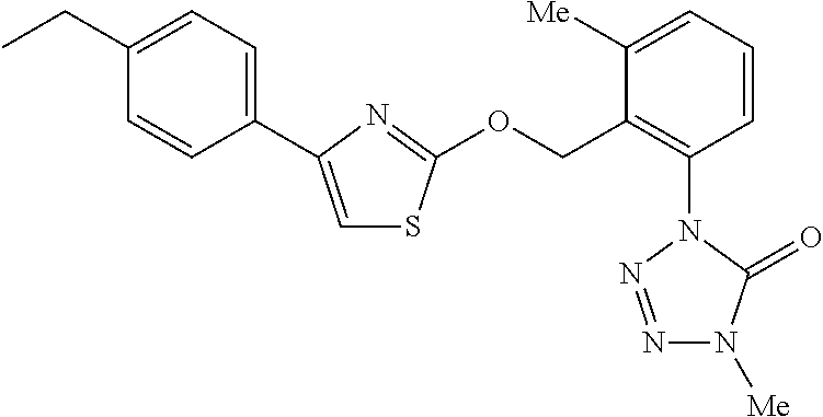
C1(C2=CSC(OCC3=C(N4C(=O)N([Me])N=N4)C=CC=C3[Me])=N2)=CC=C(CC)C=C1
